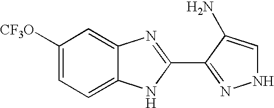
C1([CF3O])=CC=C2C(=C1)N=C(C1=NNC=C1N)N2
